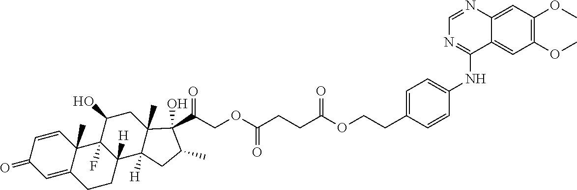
C1=CC2(C)C(=CC1=O)CCC1([H])C2(F)C(O)CC2(C)C1([H])CC(C)C2(C(=O)COC(=O)CCC(OCCC1=CC=C(NC2=NC=NC3=CC(OC)=C(OC)C=C23)C=C1)=O)O
